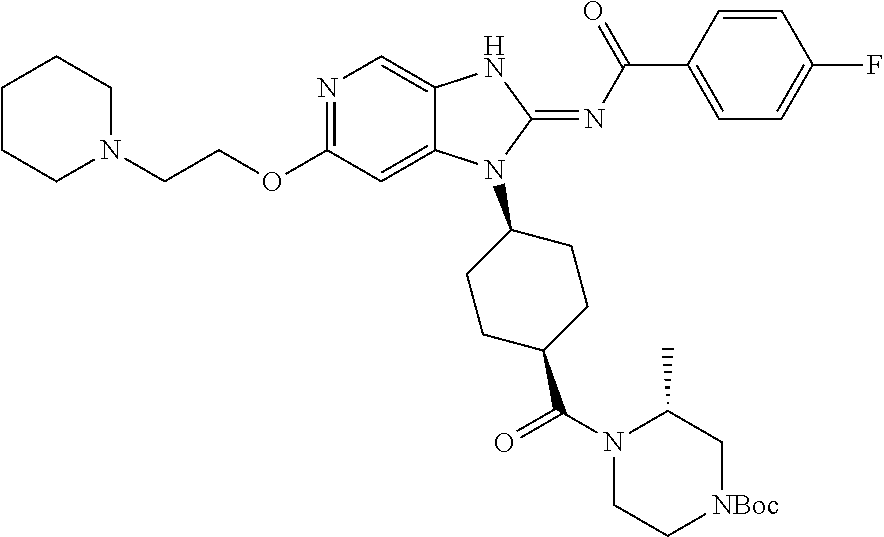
C(OC1=NC=C2C(=C1)N(C1CCC(C(=O)N3CC[NBoc]CC3C)CC1)C(=NC(=O)C1=CC=C(F)C=C1)N2)CN1CCCCC1
